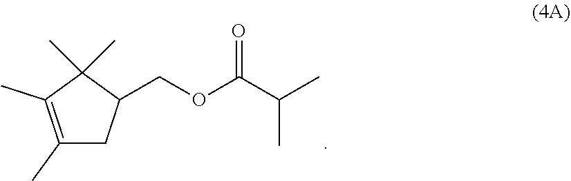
C(C(C)C)(OCC1C(C)(C)C(C)=C(C)C1)=O
